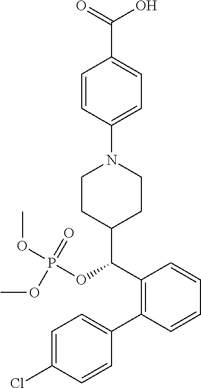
C1=C(Cl)C=CC(C2=C(C(C3CCN(C4=CC=C(C(=O)O)C=C4)CC3)OP(OC)(OC)=O)C=CC=C2)=C1
